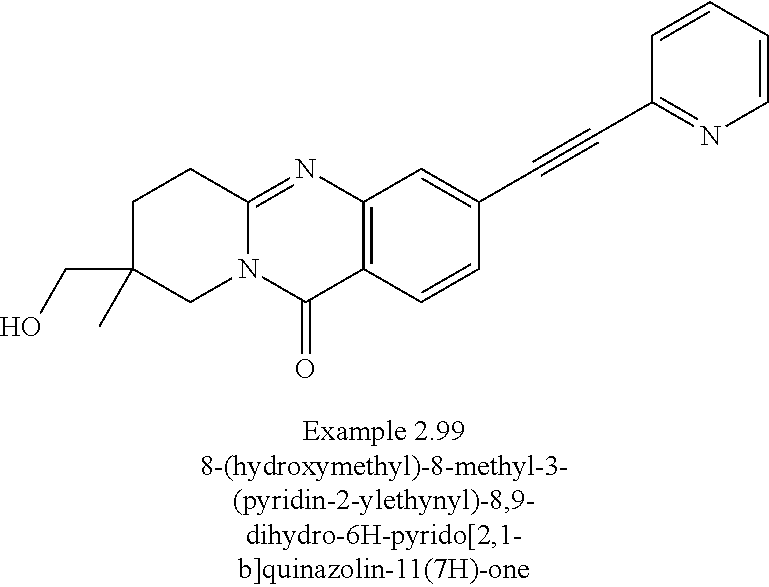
C1C(CO)(C)CN2C(=NC3=C(C2=O)C=CC(C#CC2=NC=CC=C2)=C3)C1
